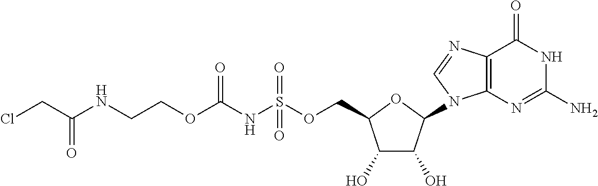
C1(O)C(O)C(N2C3=C(C(=O)NC(N)=N3)N=C2)OC1COS(NC(OCCNC(CCl)=O)=O)(=O)=O
